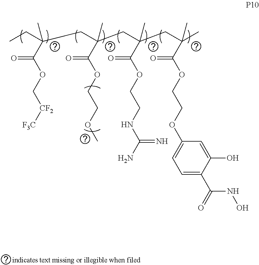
C1=C(C(=O)NO)C(O)=CC(OCCOC(C(C)(CC(CC(CC(CC)(C)C(OC[CF2][F3C])=O)(C)C(OCCOC)=O)(C)C(OCCNC(N)=N)=O)C)=O)=C1
